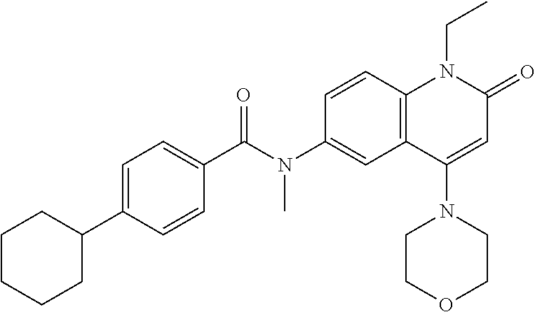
N(C1=CC2=C(C=C1)N(CC)C(=O)C=C2N1CCOCC1)(C(C1=CC=C(C2CCCCC2)C=C1)=O)C
